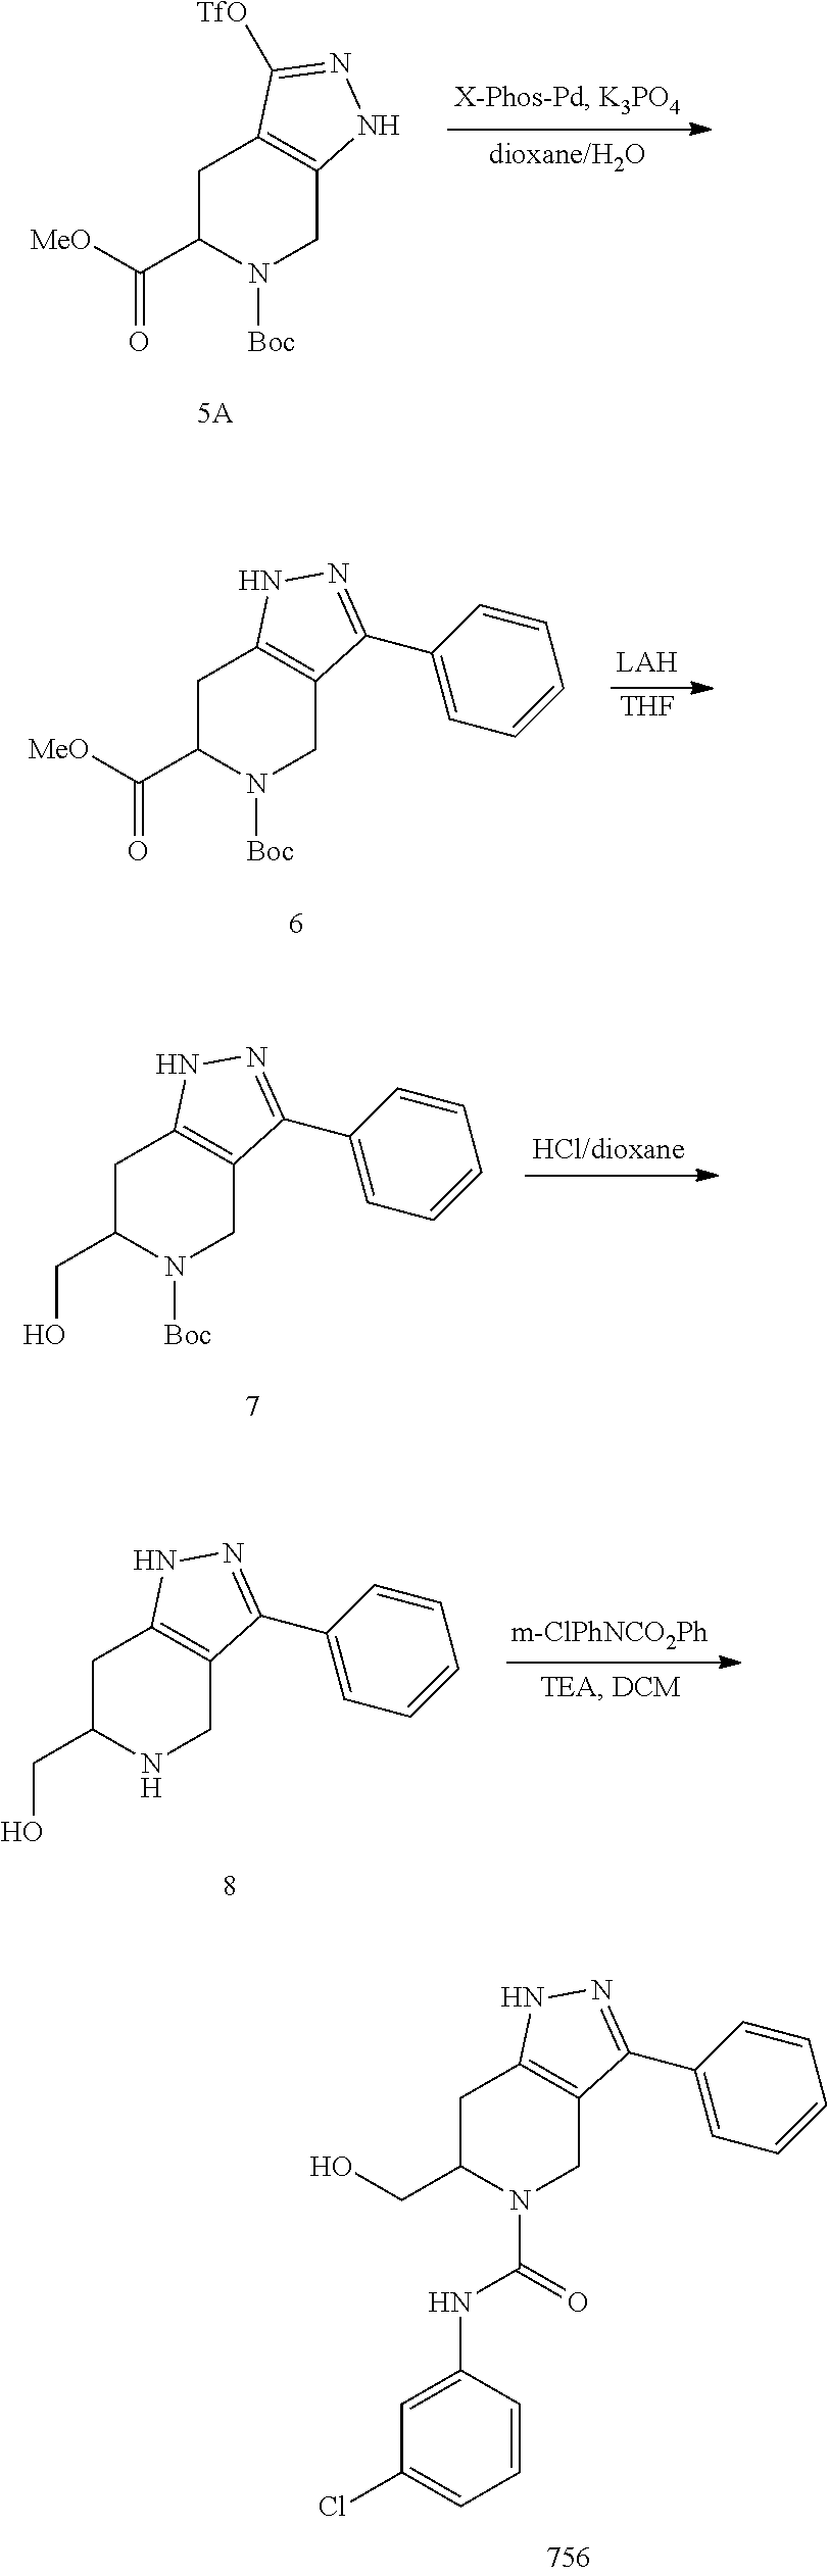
C1C(C([MeO])=O)N([Boc])CC2=C1C([TfO])=NN2.C1C(C([MeO])=O)N([Boc])CC2=C1NN=C2C1=CC=CC=C1.[THF].C1C(CO)N([Boc])CC2=C1NN=C2C1=CC=CC=C1.C1C(CO)NCC2=C1NN=C2C1=CC=CC=C1.C1C(CO)N(C(=O)NC2=CC(Cl)=CC=C2)CC2=C1NN=C2C1=CC=CC=C1
